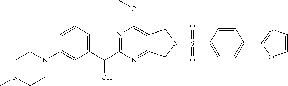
C1=CC(N2CCN(C)CC2)=CC(C(C2=NC(OC)=C3C(=N2)CN(S(=O)(C2=CC=C(C4=NC=CO4)C=C2)=O)C3)O)=C1
